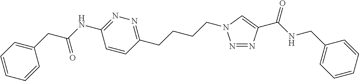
C1=CC=CC(CC(NC2=NN=C(CCCCN3N=NC(C(NCC4=CC=CC=C4)=O)=C3)C=C2)=O)=C1
